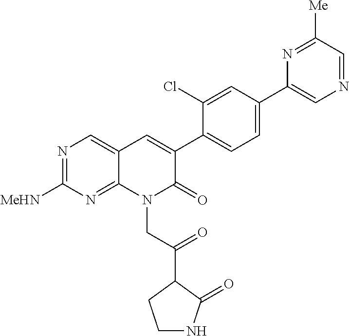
N1=C([MeHN])N=C2C(=C1)C=C(C1=CC=C(C3=CN=CC([Me])=N3)C=C1Cl)C(=O)N2CC(=O)C1C(=O)NCC1
